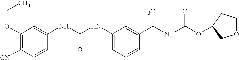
[CN]C1=C(OCC)C=C(NC(NC2=CC=CC(C(NC(OC3CCOC3)=O)C)=C2)=O)C=C1
